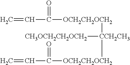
[CCH2CH3]([CH3OCH2CH2OCH2])([OCH2CH2OCH2]C(C=C)=O)[OCH2CH2OCH2]C(=O)C=C
